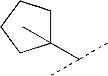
C1(C)(C(C)C)CCCC1
